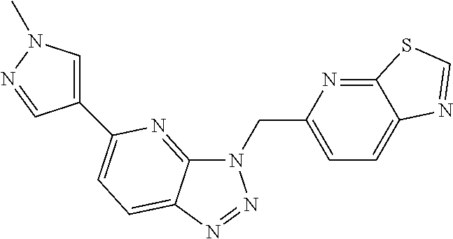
N1(CC2=CC=C3C(=N2)SC=N3)C2=NC(C3=CN(C)N=C3)=CC=C2N=N1
